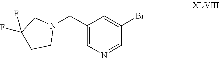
C1(CN2CC(F)(F)CC2)=CN=CC(Br)=C1
